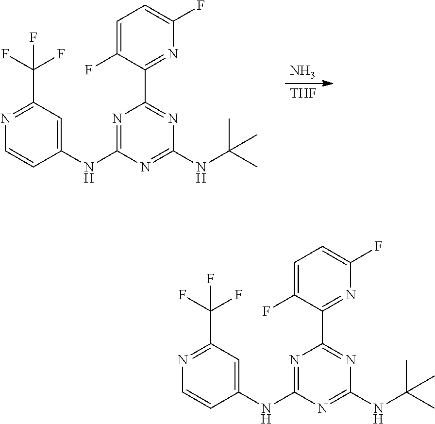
N1=C(NC2=CC(C(F)(F)F)=NC=C2)N=C(NC(C)(C)C)N=C1C1=NC(F)=CC=C1F.[THF].N.N1=C(NC2=CC(C(F)(F)F)=NC=C2)N=C(NC(C)(C)C)N=C1C1=NC(F)=CC=C1F
